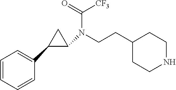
C1(CCN(C2C(C3=CC=CC=C3)C2)C(=O)[CF3])CCNCC1
